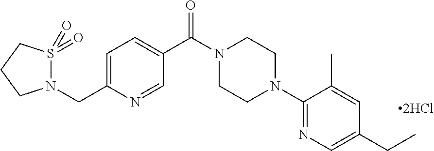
C1=C(CN2S(=O)(=O)CCC2)N=CC(C(N2CCN(C3=NC=C(CC)C=C3C)CC2)=O)=C1
